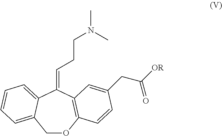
C1OC2=C(C(=CCCN(C)C)C3=CC=CC=C13)C=C(CC(=O)[OR])C=C2
